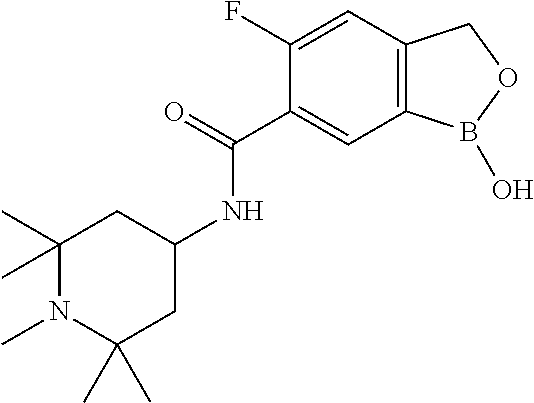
C1(F)=CC2=C(C=C1C(=O)NC1CC(C)(C)N(C)C(C)(C)C1)B(O)OC2
